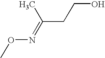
C(=NOC)(CCO)C
